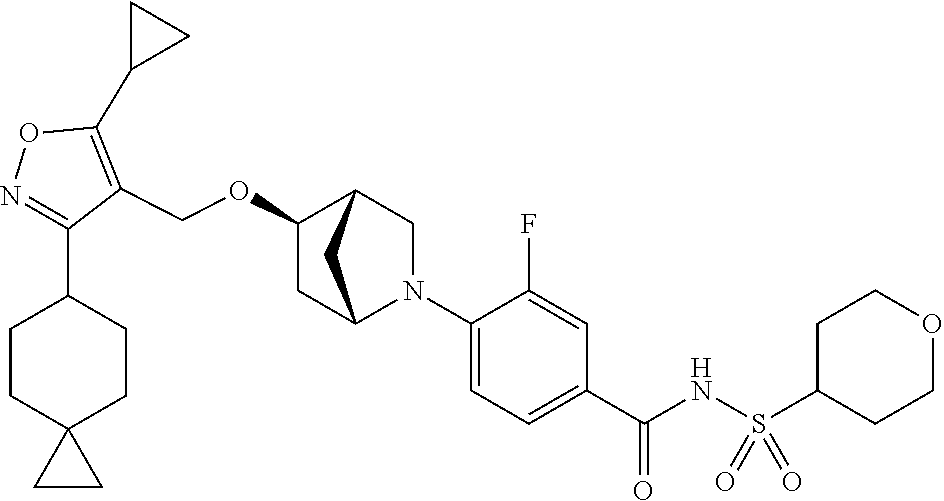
N1=C(C2CCC3(CC2)CC3)C(COC2CC3N(C4=CC=C(C(NS(C5CCOCC5)(=O)=O)=O)C=C4F)CC2C3)=C(C2CC2)O1
